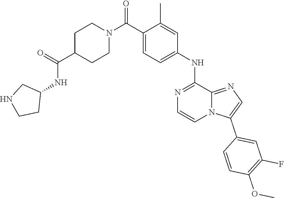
C1(NC2=CC=C(C(N3CCC(C(=O)NC4CNCC4)CC3)=O)C(C)=C2)=NC=CN2C1=NC=C2C1=CC(F)=C(OC)C=C1
